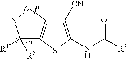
C1([R1])([R2])C2=C(C[X]1)C([CN])=C(NC([R3])=O)S2
